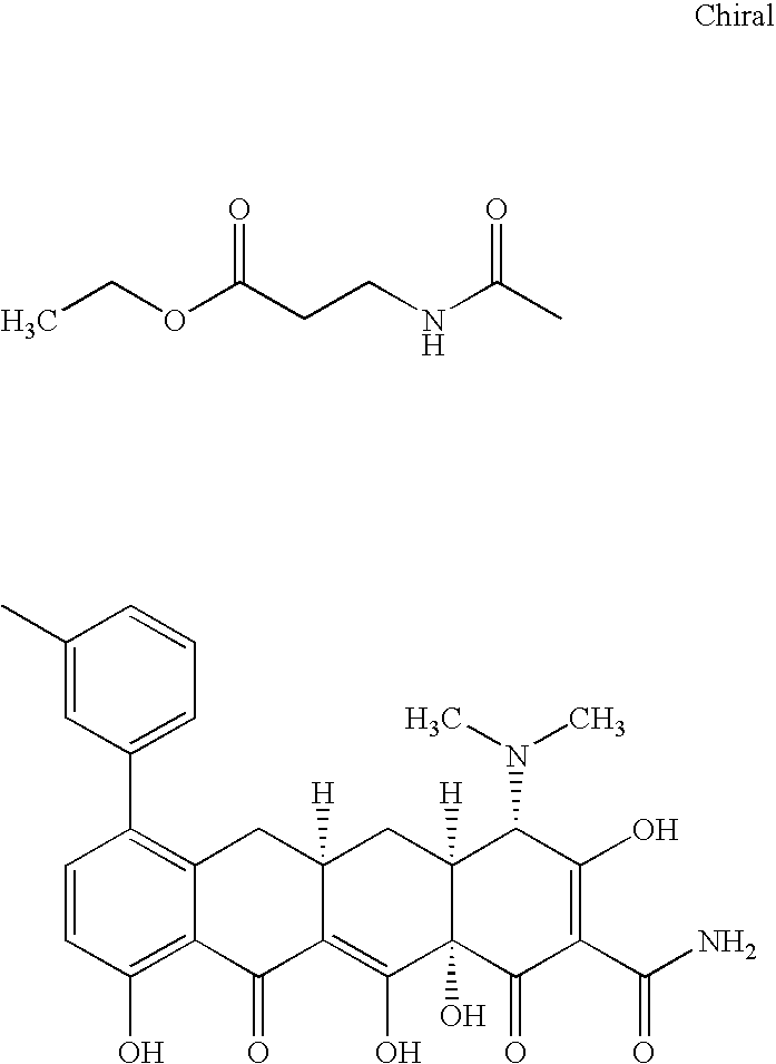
CC(NCCC(OCC)=O)=O.C1=CC(O)=C2C(=C1C1=CC=CC(C)=C1)CC1([H])C(=C(O)C3(O)C([H])(C1)C(N(C)C)C(O)=C(C(N)=O)C3=O)C2=O
